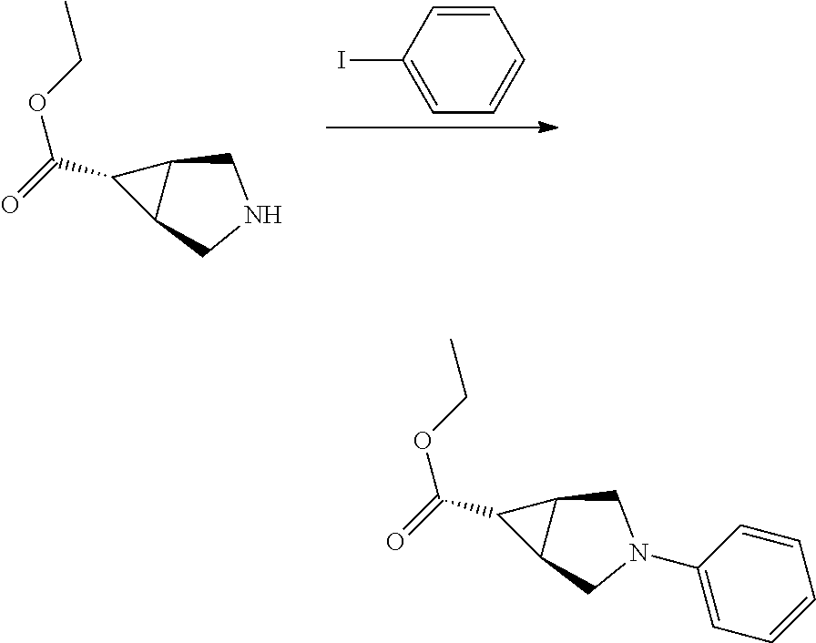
IC1=CC=CC=C1.C1(C(=O)OCC)C2C1CNC2.C1=CC(N2CC3C(C(=O)OCC)C3C2)=CC=C1
